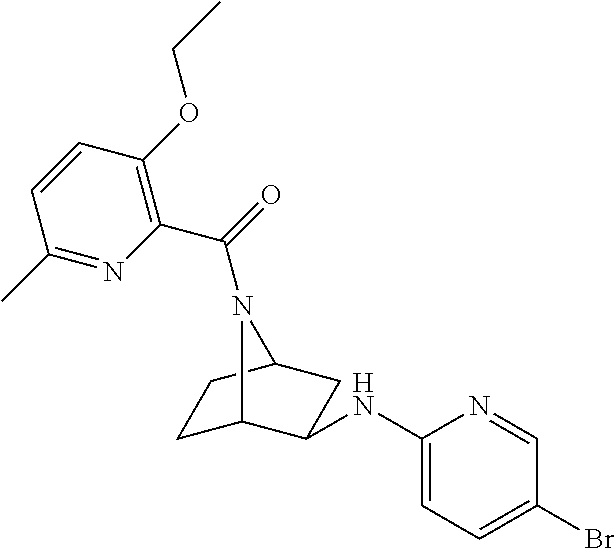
N(C1C2CCC(C1)N2C(=O)C1=C(OCC)C=CC(C)=N1)C1=CC=C(Br)C=N1
